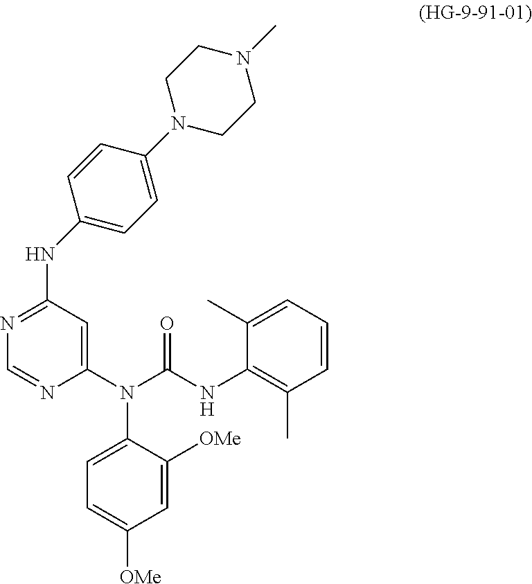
N1=C(NC2=CC=C(N3CCN(C)CC3)C=C2)C=C(N(C2=CC=C([OMe])C=C2[OMe])C(=O)NC2=C(C)C=CC=C2C)N=C1
